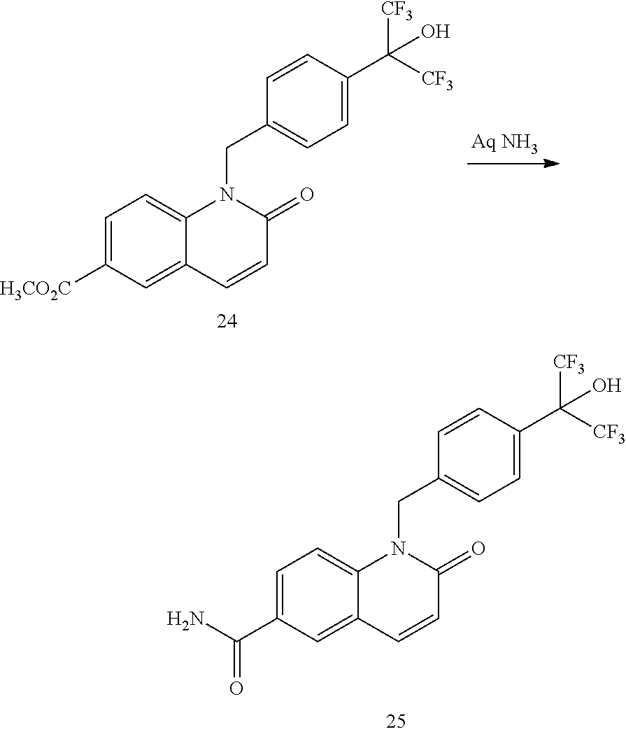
C1=C([H3CO2C])C=C2C(=C1)N(CC1=CC=C(C([CF3])([CF3])O)C=C1)C(=O)C=C2.C1=C(C(N)=O)C=C2C(=C1)N(CC1=CC=C(C([CF3])([CF3])O)C=C1)C(=O)C=C2
